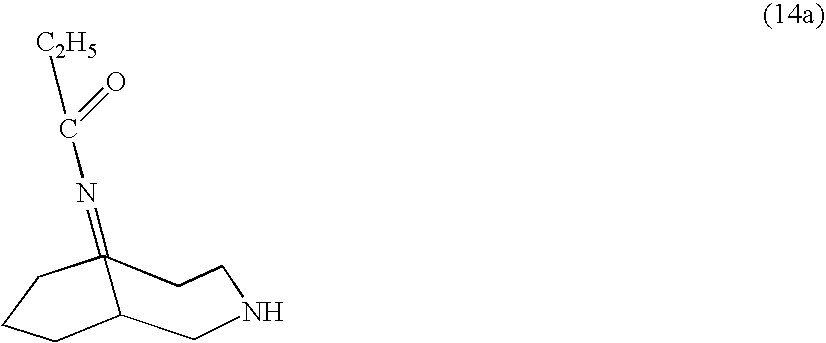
C1NCCC2(=NC(=O)[C2H5])CCCC12
